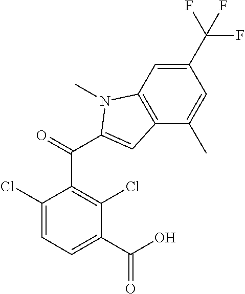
N1(C)C(C(C2=C(Cl)C(C(O)=O)=CC=C2Cl)=O)=CC2=C1C=C(C(F)(F)F)C=C2C
